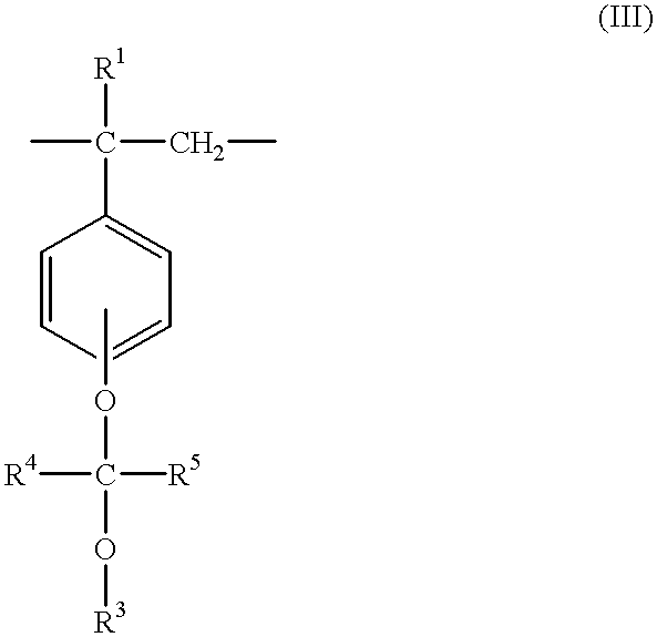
[R1]C(C1=CC=CC=C1)(C)CC.COC([R5])([R4])O[R3]
